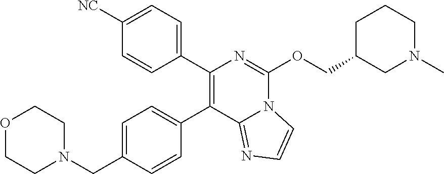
C1=C(CN2CCOCC2)C=CC(C2=C(C3=CC=C([NC])C=C3)N=C(OCC3CN(C)CCC3)N3C2=NC=C3)=C1
